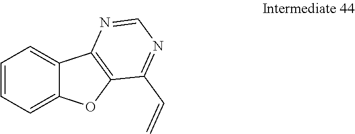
C1=CC=C2C(=C1)C1=C(O2)C(C=C)=NC=N1
